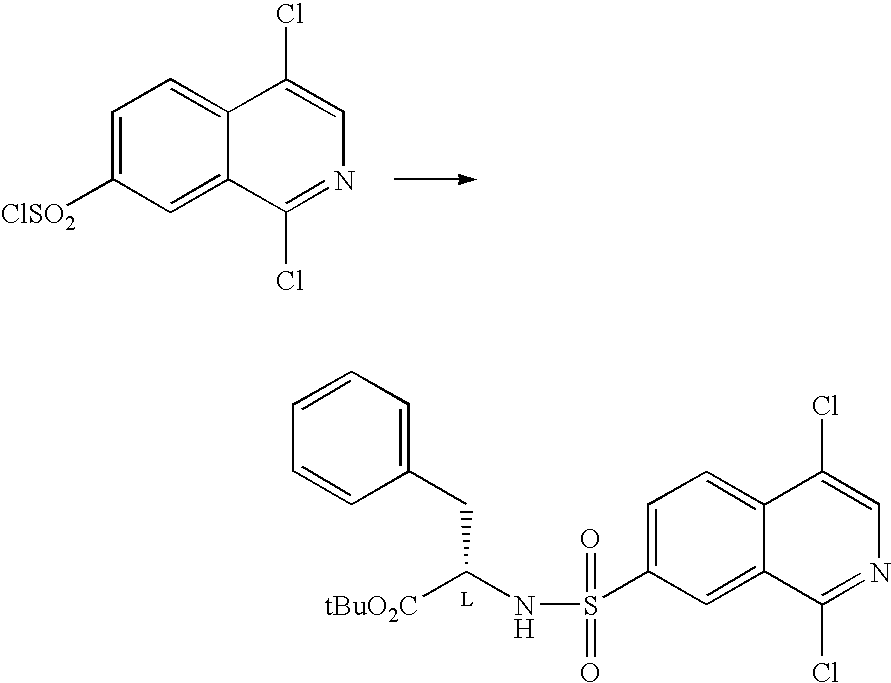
C1=C([ClSO2])C=C2C(=C1)C(Cl)=CN=C2Cl.N(C(CC1=CC=CC=C1)[tBuO2C])S(C1=CC=C2C(=C1)C(Cl)=NC=C2Cl)(=O)=O.[L]
